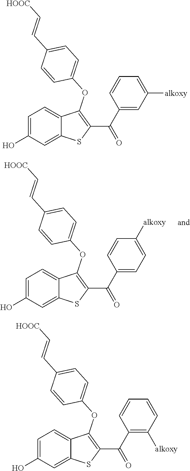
C1=C(O)C=C2C(=C1)C(OC1=CC=C(C=C[HOOC])C=C1)=C(C(C1=CC=C([alkoxy])C=C1)=O)S2.C1=C(O)C=C2C(=C1)C(OC1=CC=C(C=C[HOOC])C=C1)=C(C(C1=CC([alkoxy])=CC=C1)=O)S2.C1=C(O)C=C2C(=C1)C(OC1=CC=C(C=C[HOOC])C=C1)=C(C(C1=C([alkoxy])C=CC=C1)=O)S2
